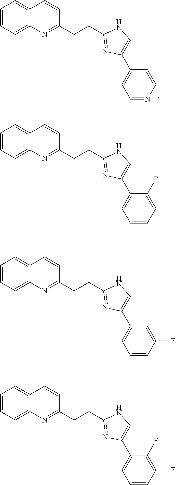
C1=CC=C2C(=C1)C=CC(CCC1=NC(C3=CC=NC=C3)=CN1)=N2.C1=CC=C2C(=C1)C=CC(CCC1=NC(C3=CC=CC=C3F)=CN1)=N2.C1=CC=C2C(=C1)C=CC(CCC1=NC(C3=CC=CC(F)=C3)=CN1)=N2.C1=CC=C2C(=C1)C=CC(CCC1=NC(C3=CC=CC(F)=C3F)=CN1)=N2
